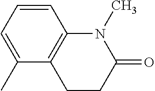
C1(C)=CC=CC2=C1CCC(=O)N2C
